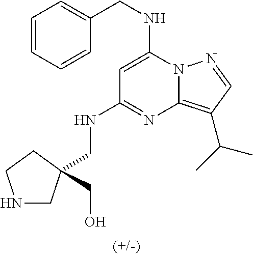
C(NC1=CC(NCC2(CO)CNCC2)=NC2=C(C(C)C)C=NN12)C1=CC=CC=C1
